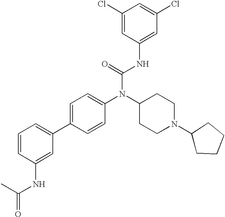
C1=CC(NC(=O)C)=CC(C2=CC=C(N(C3CCN(C4CCCC4)CC3)C(=O)NC3=CC(Cl)=CC(Cl)=C3)C=C2)=C1
